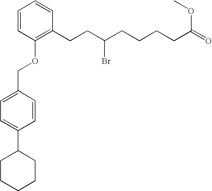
C1=CC(CCC(CCCCC(=O)OC)Br)=C(OCC2=CC=C(C3CCCCC3)C=C2)C=C1
